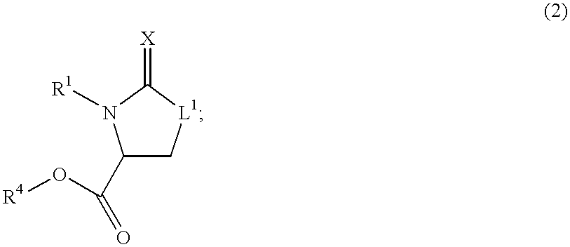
C1(C(=O)O[R4])C[L1]C(=[X])N1[R1]
